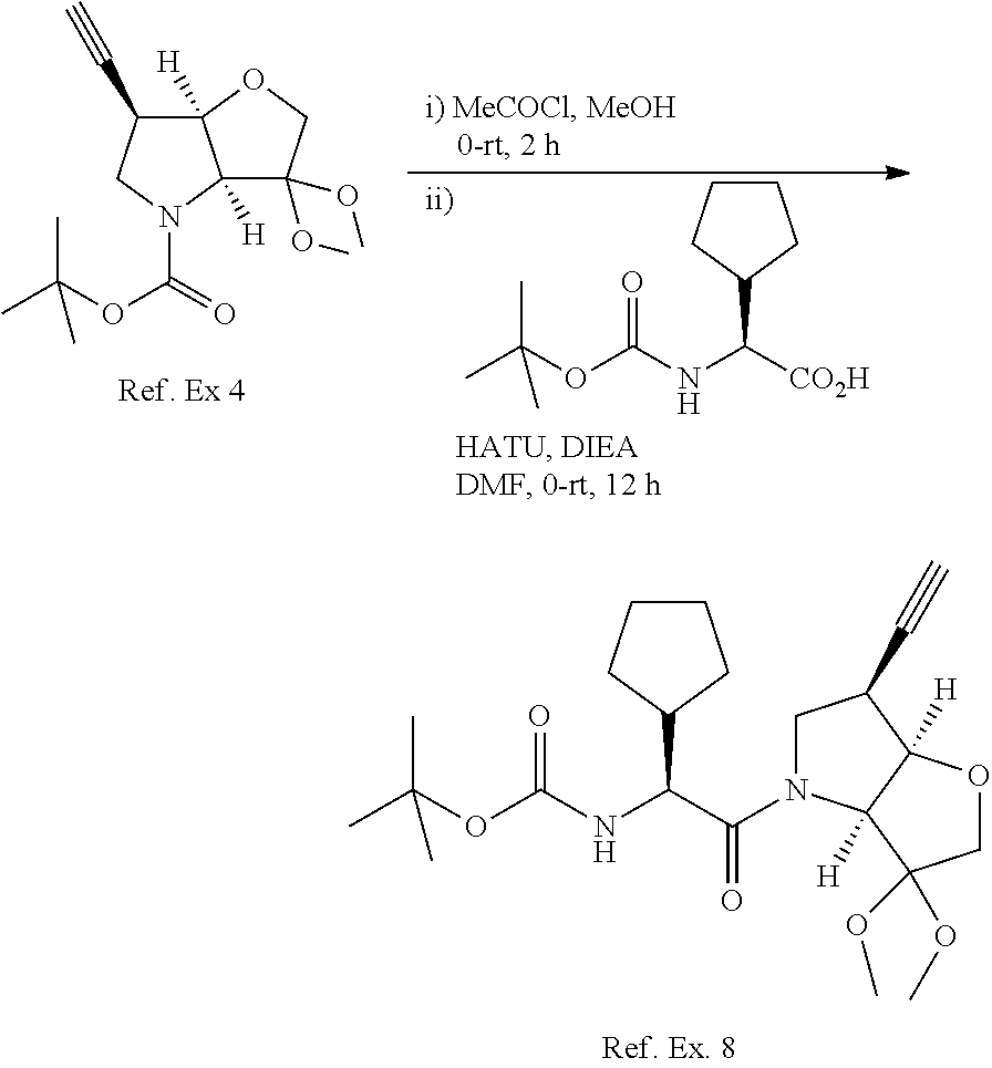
C1CCC(C(NC(=O)OC(C)(C)C)C(=O)N2CC(C#C)C3([H])C2([H])C(OC)(OC)CO3)C1.C1CCC(C(NC(=O)OC(C)(C)C)[CO2H])C1.C12([H])C(C#C)CN(C(OC(C)(C)C)=O)C1([H])C(OC)(OC)CO2
